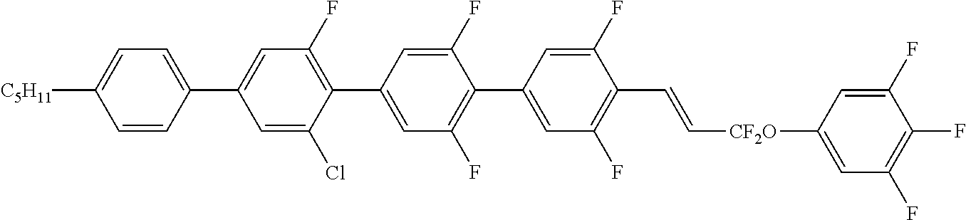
C1(F)=CC(C2=C(F)C=C(C3=CC=C([C5H11])C=C3)C=C2Cl)=CC(F)=C1C1=CC(F)=C(C=C[CF2O]C2=CC(F)=C(F)C(F)=C2)C(F)=C1
